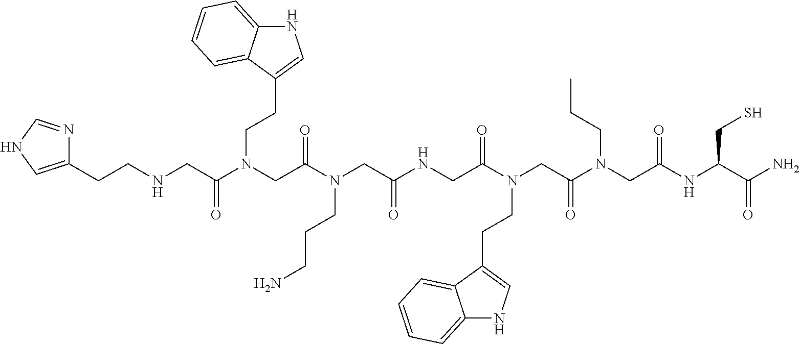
N(C(CN(C(CN(C(CNC(CN(C(CN(C(CNCCC1=CNC=N1)=O)CCC1=CNC2=CC=CC=C12)=O)CCCN)=O)=O)CCC1=CNC2=CC=CC=C12)=O)CCC)=O)C(C(N)=O)CS
